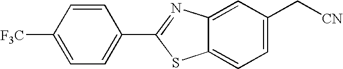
C1([F3C])=CC=C(C2=NC3=CC(C[CN])=CC=C3S2)C=C1
